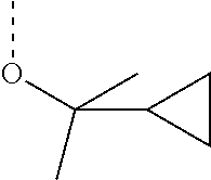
COC(C1CC1)(C)C
